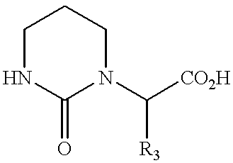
C1NC(=O)N(C([CO2H])[R3])CC1
